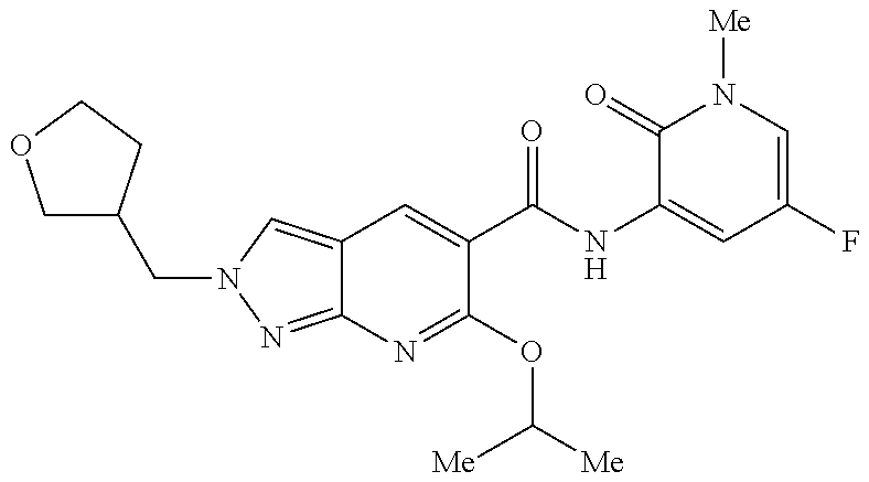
C12=CN(CC3COCC3)N=C1N=C(OC([Me])[Me])C(C(NC1=CC(F)=CN([Me])C1=O)=O)=C2
